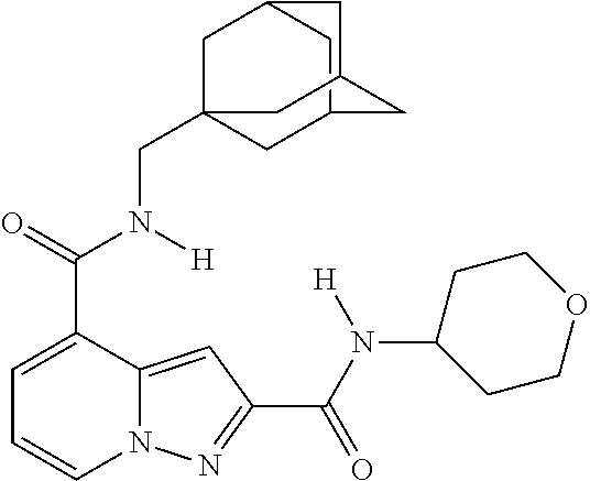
C1=C(C(=O)N([H])CC23CC4CC(C2)CC(C4)C3)C2=CC(C(N([H])C3CCOCC3)=O)=NN2C=C1
